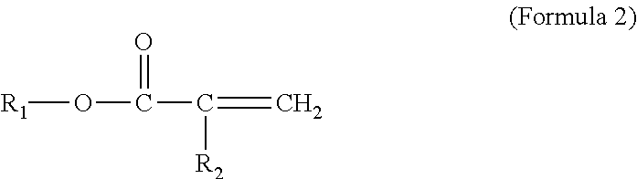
C(=C)([R2])C(=O)O[R1]
